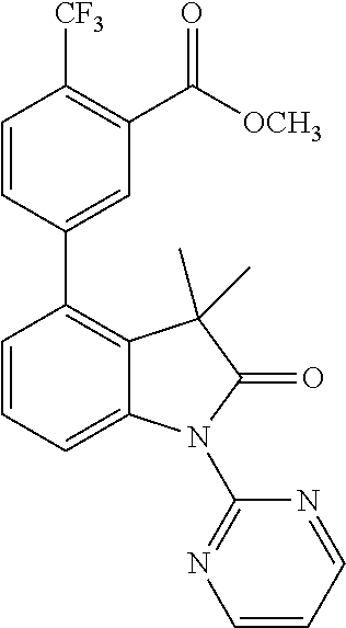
C1=CC(C2=C3C(=CC=C2)N(C2=NC=CC=N2)C(=O)C3(C)C)=CC(C([OCH3])=O)=C1[CF3]
